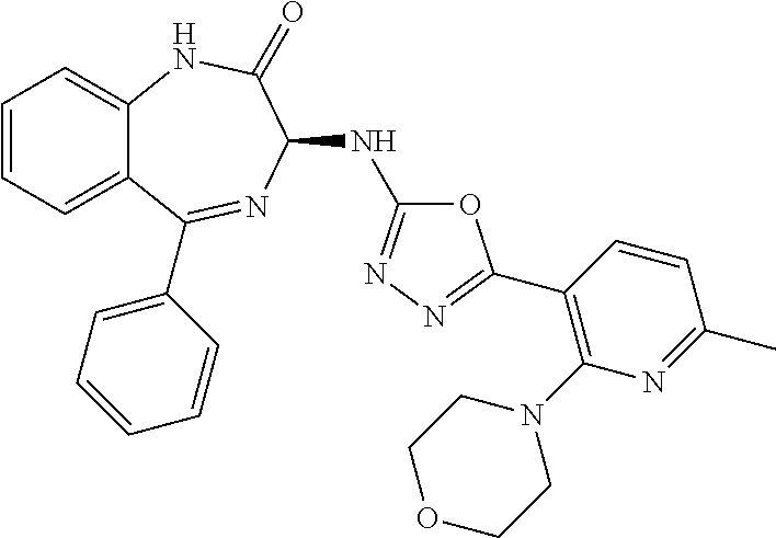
C1(C2=NN=C(NC3N=C(C4=CC=CC=C4)C4=CC=CC=C4NC3=O)O2)=C(N2CCOCC2)N=C(C)C=C1
